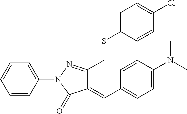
C1=CC(N2C(=O)C(=CC3=CC=C(N(C)C)C=C3)C(CSC3=CC=C(Cl)C=C3)=N2)=CC=C1
